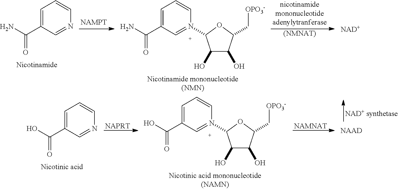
[NAMNAT].C1=C(C(O)=O)C=N(C2C(O)C(O)C(C[OPO3-])O2)C=C1.[NAPRT].C1=C(C(O)=O)C=NC=C1.[NAAD].C1=C(C(N)=O)C=NC=C1.C1=C(C(N)=O)C=N(C2C(O)C(O)C(C[OPO3-])O2)C=C1.[(NMNAT)].[NAD+]
